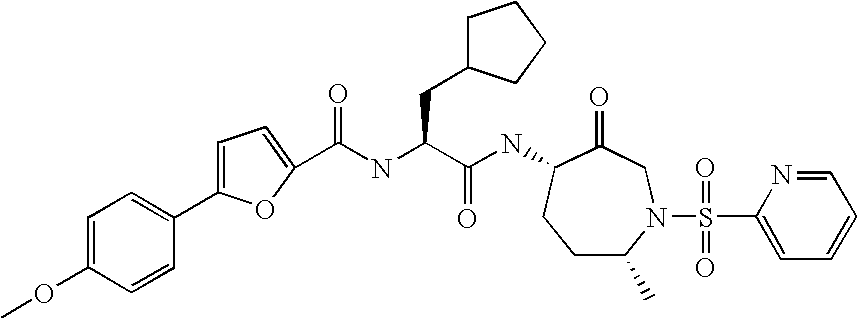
C1C(C)N(S(C2=CC=CC=N2)(=O)=O)CC(=O)C(NC(C(NC(=O)C2=CC=C(C3=CC=C(OC)C=C3)O2)CC2CCCC2)=O)C1
